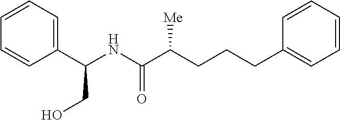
C1(C(NC(C(CCCC2=CC=CC=C2)[Me])=O)CO)=CC=CC=C1
